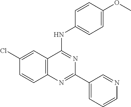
C12=C(C=C(Cl)C=C1)C(NC1=CC=C(OC)C=C1)=NC(C1=CC=CN=C1)=N2
